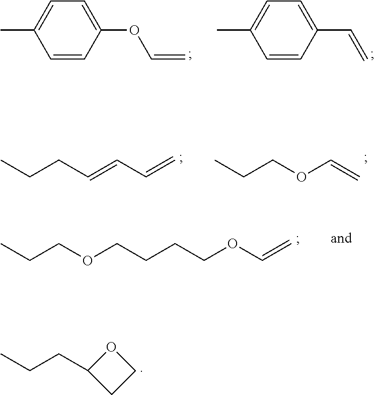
C1=CC(OC=C)=CC=C1C.C1=CC(C=C)=CC=C1C.CCCC=CC=C.CCCOC=C.CCCOCCCCOC=C.O1C(CCC)CC1
